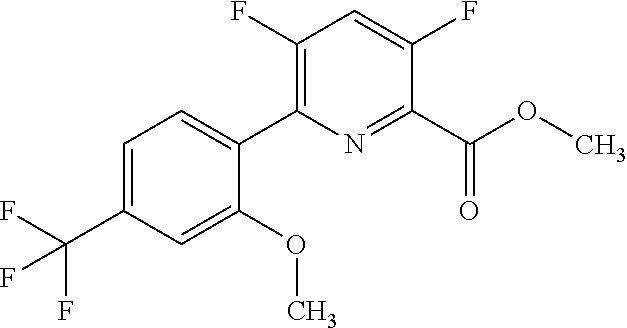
COC(C1=NC(C2=CC=C(C(F)(F)F)C=C2OC)=C(F)C=C1F)=O
